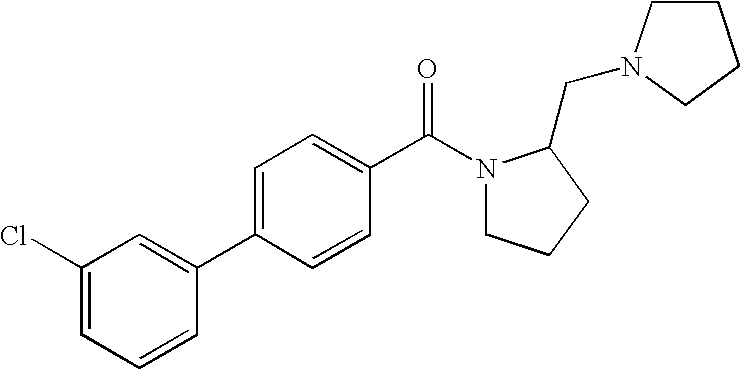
C1(Cl)=CC=CC(C2=CC=C(C(N3CCCC3CN3CCCC3)=O)C=C2)=C1
